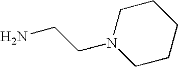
N1(CCN)CCCCC1
